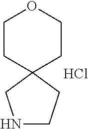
N1CCC2(C1)CCOCC2.Cl
